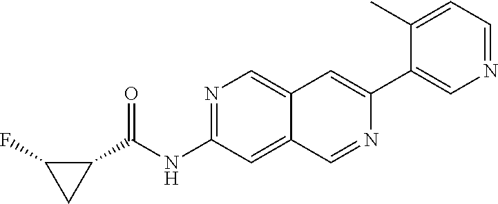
N1=C(NC(C2CC2F)=O)C=C2C(=C1)C=C(C1=CN=CC=C1C)N=C2
